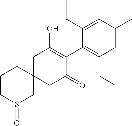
C12(CC(=O)C(C3=C(CC)C=C(C)C=C3CC)=C(O)C1)CCCS(=O)C2
